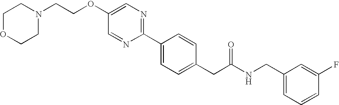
C(OC1=CN=C(C2=CC=C(CC(NCC3=CC=CC(F)=C3)=O)C=C2)N=C1)CN1CCOCC1
